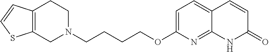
C12=C(CCN(CCCCOC3=CC=C4C(=N3)NC(=O)C=C4)C1)C=CS2
